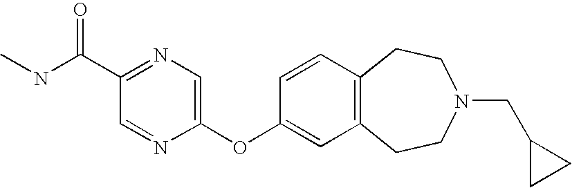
C1(OC2=CC3=C(C=C2)CCN(CC2CC2)CC3)=CN=C(C(NC)=O)C=N1
